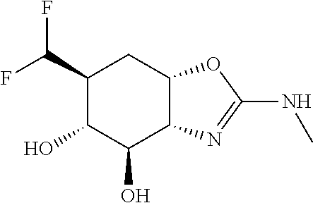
C1(C(F)F)C(O)C(O)C2C(C1)OC(NC)=N2
